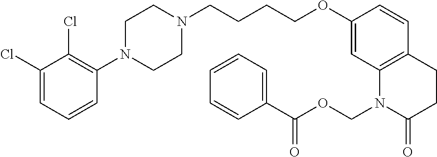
C1(Cl)=CC=CC(N2CCN(CCCCOC3=CC4=C(C=C3)CCC(=O)N4COC(C3=CC=CC=C3)=O)CC2)=C1Cl
